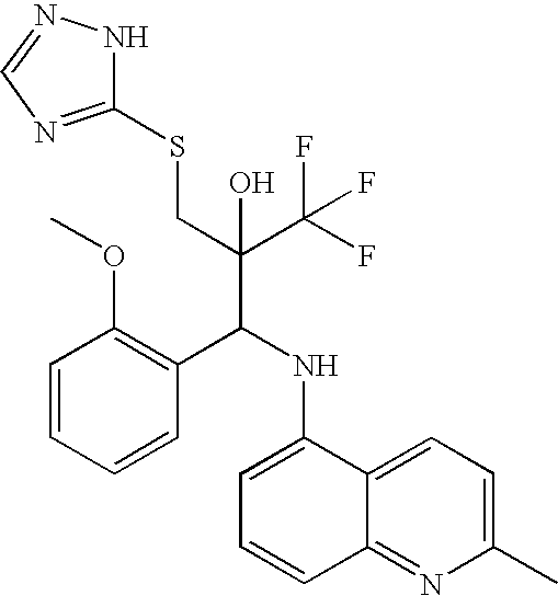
C1=CC=CC(C(NC2=CC=CC3=NC(C)=CC=C23)C(C(F)(F)F)(CSC2=NC=NN2)O)=C1OC
